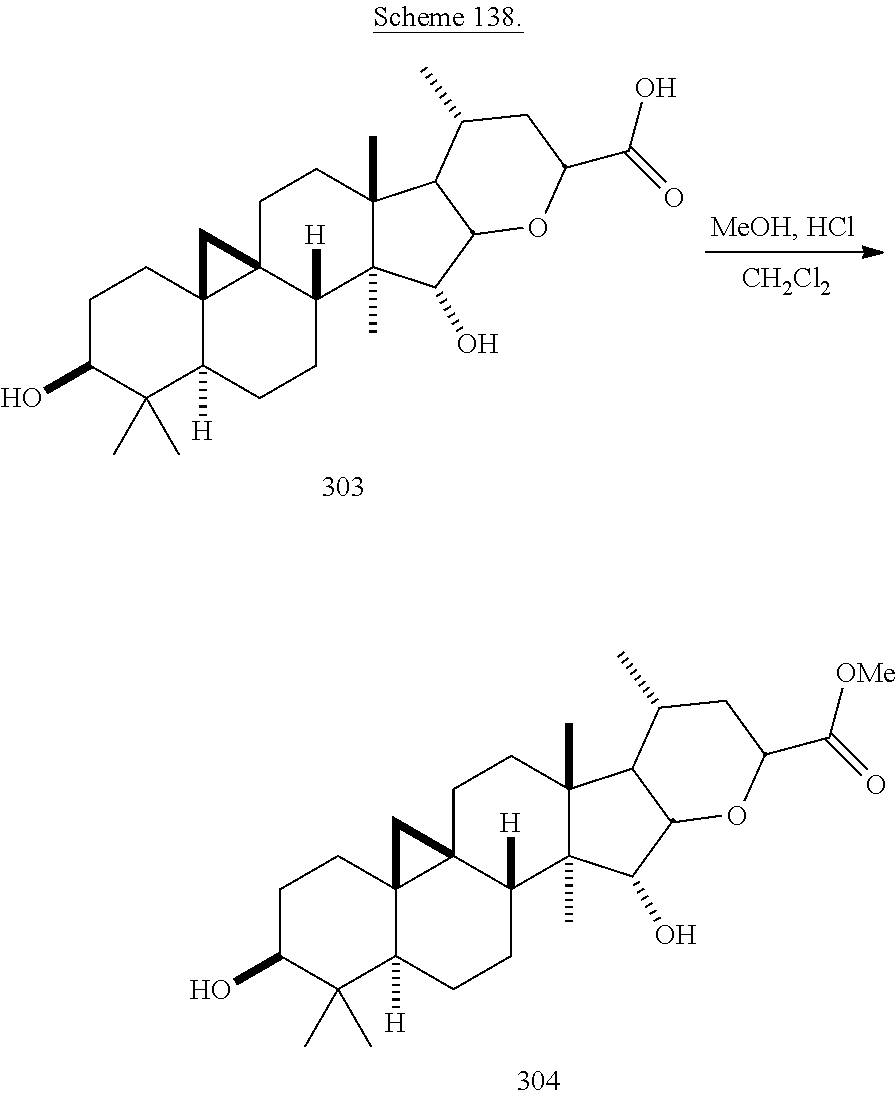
[CH2Cl2].C1CC23C([H])(C(C)(C)C1O)CCC1([H])C2(CCC2(C)C1(C)C(O)C1C2C(C)CC(C(=O)O)O1)C3.C1CC23C([H])(C(C)(C)C1O)CCC1([H])C2(CCC2(C)C1(C)C(O)C1C2C(C)CC(C(=O)[OMe])O1)C3
